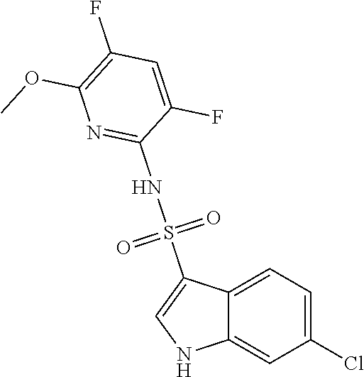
C12=CC=C(Cl)C=C1NC=C2S(NC1=NC(OC)=C(F)C=C1F)(=O)=O
